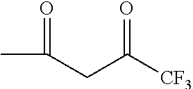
C(CC([CF3])=O)(C)=O
